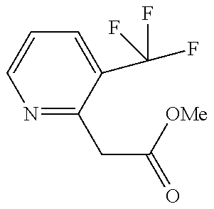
N1=C(CC(=O)[OMe])C(C(F)(F)F)=CC=C1
